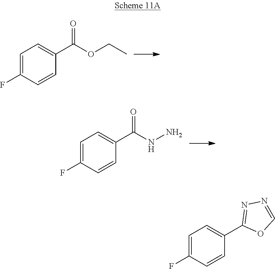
C1=C(F)C=CC(C(OCC)=O)=C1.C1=C(F)C=CC(C(NN)=O)=C1.C1=C(F)C=CC(C2=NN=CO2)=C1
